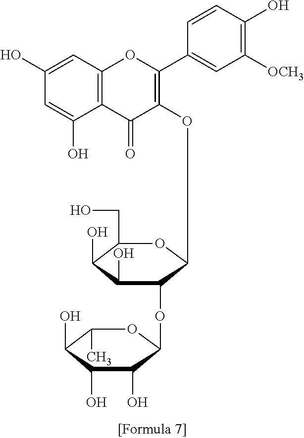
C1(O)=CC2=C(C(O)=C1)C(=O)C(OC1C(OC3C(O)C(O)C(O)C(C)O3)C(O)C(O)C(CO)O1)=C(C1=CC([OCH3])=C(O)C=C1)O2
